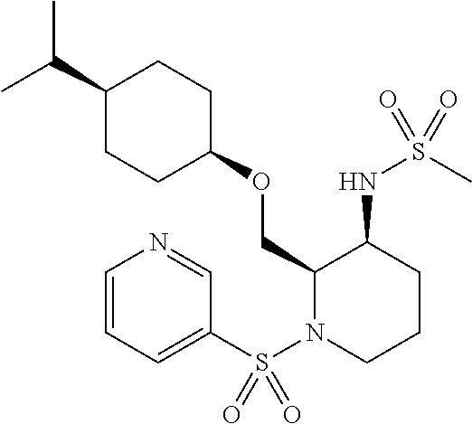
C(C1CCC(OCC2N(S(C3=CC=CN=C3)(=O)=O)CCCC2NS(C)(=O)=O)CC1)(C)C
